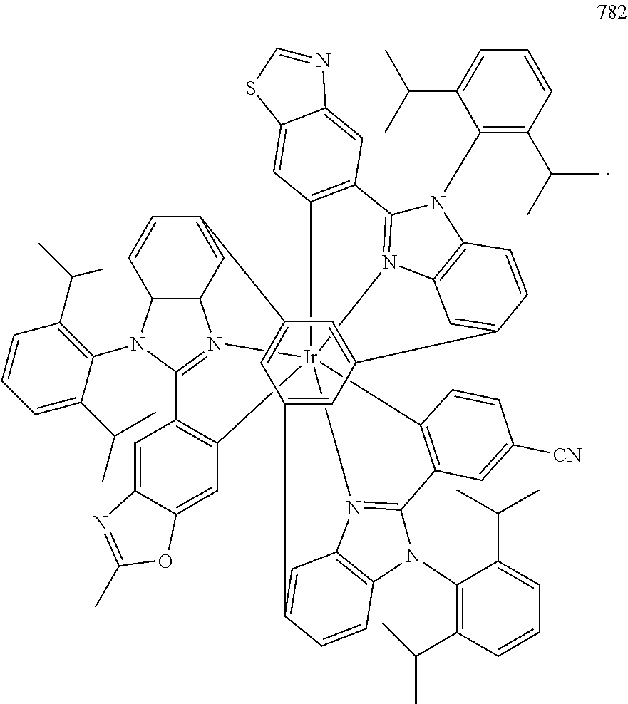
C1=C2C(=CC3=C1C1=N4C5C(N1C1=C(C(C)C)C=CC=C1C(C)C)C=CC(=C5)C1=CC5=CC(=C1)C1=CC6=C(N(C7=C(C(C)C)C=CC=C7C(C)C)C7=N6[Ir]346(C3=C7C=C4C(=C3)SC=N4)N3=C(N(C4=C(C(C)C)C=CC=C4C(C)C)C4=C3C=C5C=C4)C3=C6C=CC([CN])=C3)C=C1)OC(C)=N2
